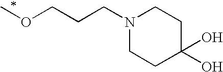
COCCCN1CCC(O)(O)CC1
